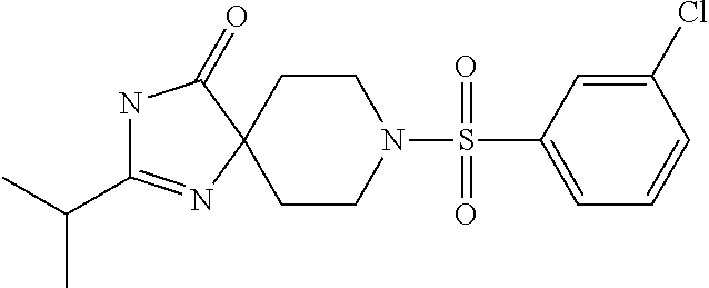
N1C(C(C)C)=NC2(C1=O)CCN(S(=O)(=O)C1=CC=CC(Cl)=C1)CC2
